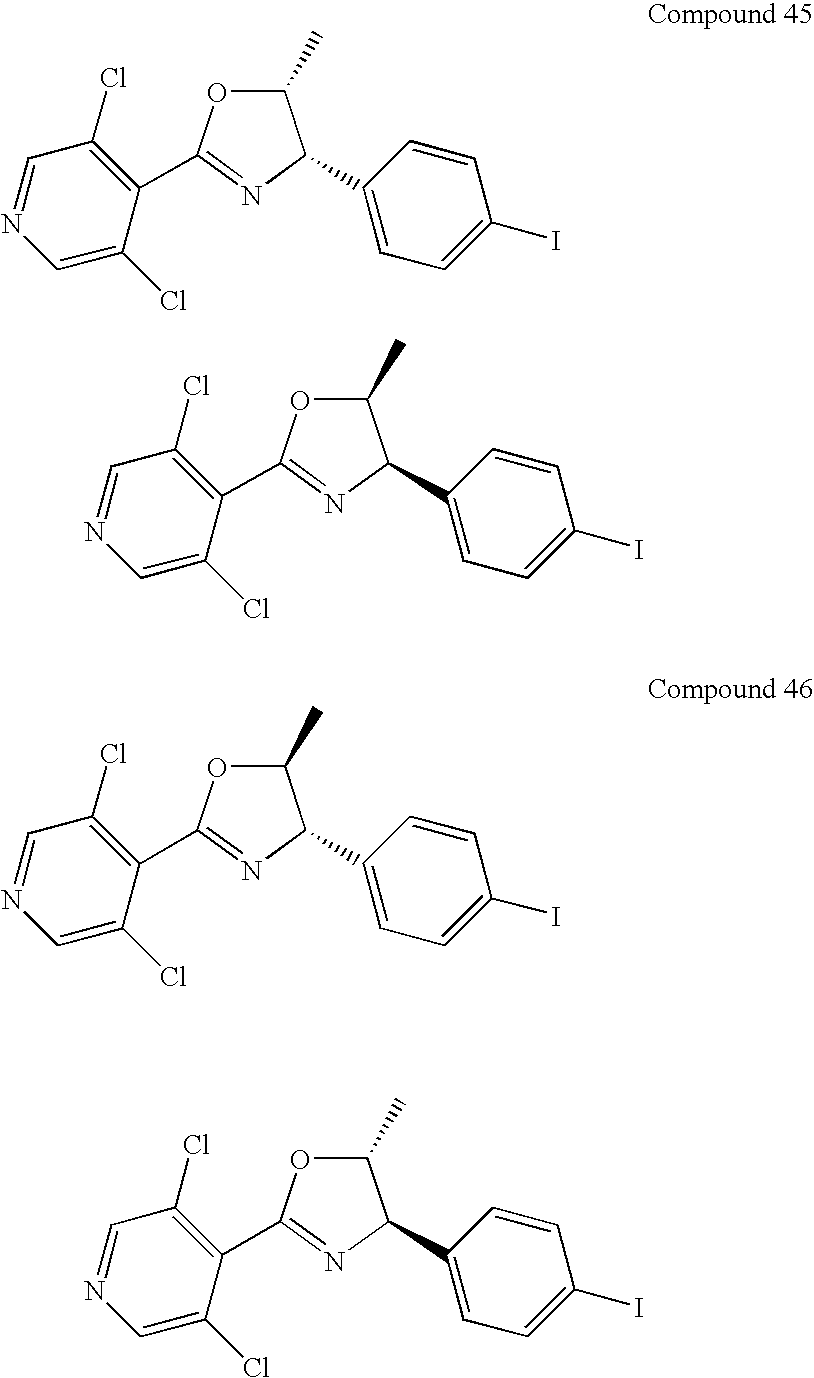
C1(C)OC(C2=C(Cl)C=NC=C2Cl)=NC1C1=CC=C(I)C=C1.C1(C)OC(C2=C(Cl)C=NC=C2Cl)=NC1C1=CC=C(I)C=C1.C1(C)OC(C2=C(Cl)C=NC=C2Cl)=NC1C1=CC=C(I)C=C1.C1(C)OC(C2=C(Cl)C=NC=C2Cl)=NC1C1=CC=C(I)C=C1
